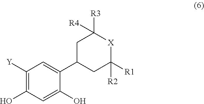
C1([Y])=C(O)C=C(O)C(C2CC([R2])([R1])[X]C([R3])([R4])C2)=C1
